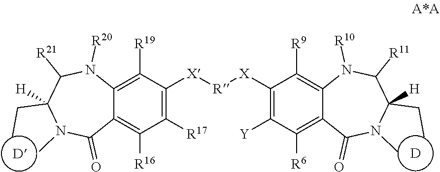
[D].C1([X][R][X]C2=C([R17])C([R16])=C3C(=C2[R19])N([R20])C([R21])C(CC)([H])N(C)C3=O)=C([Y])C([R6])=C2C(=C1[R9])N([R10])C([R11])C(CC)([H])N(C)C2=O.[D]
